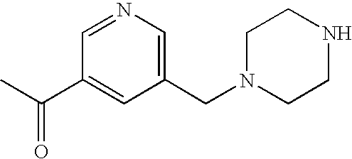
C1(C(C)=O)=CC(CN2CCNCC2)=CN=C1
